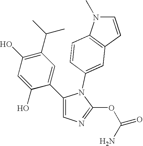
C1(C2=CC(C(C)C)=C(O)C=C2O)=CN=C(OC(=O)N)N1C1=CC2=C(C=C1)N(C)C=C2
